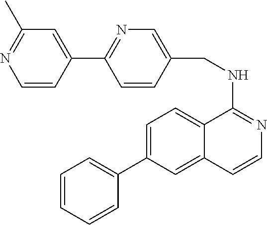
C1=CC=CC(C2=CC=C3C(=C2)C=CN=C3NCC2=CN=C(C3=CC(C)=NC=C3)C=C2)=C1
